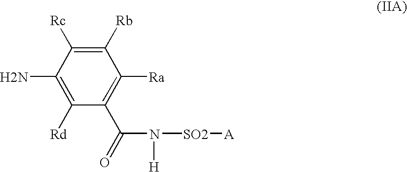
C1([Rd])=C(N)C([Rc])=C([Rb])C([Ra])=C1C(=O)N([H])[SO2][A]
